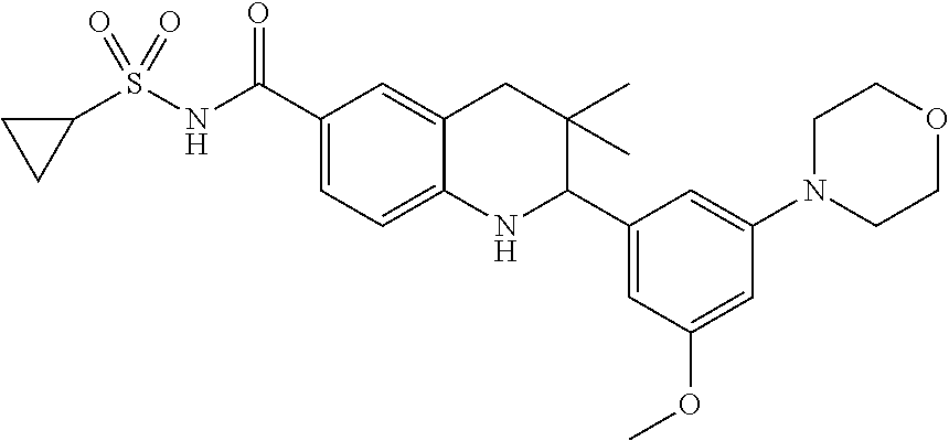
C1(C(NS(C2CC2)(=O)=O)=O)=CC=C2C(=C1)CC(C)(C)C(C1=CC(OC)=CC(N3CCOCC3)=C1)N2
